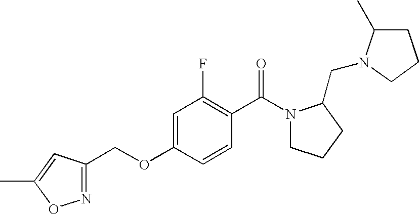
C1=C(OCC2=NOC(C)=C2)C=CC(C(N2CCCC2CN2C(C)CCC2)=O)=C1F
